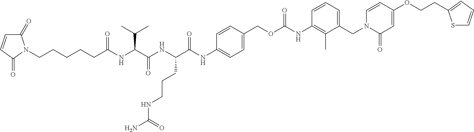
C(CCCCC(NC(C(NC(C(NC1=CC=C(COC(NC2=C(C)C(CN3C(=O)C=C(OCCC4=CC=CS4)C=C3)=CC=C2)=O)C=C1)=O)CCCNC(N)=O)=O)C(C)C)=O)N1C(=O)C=CC1=O
